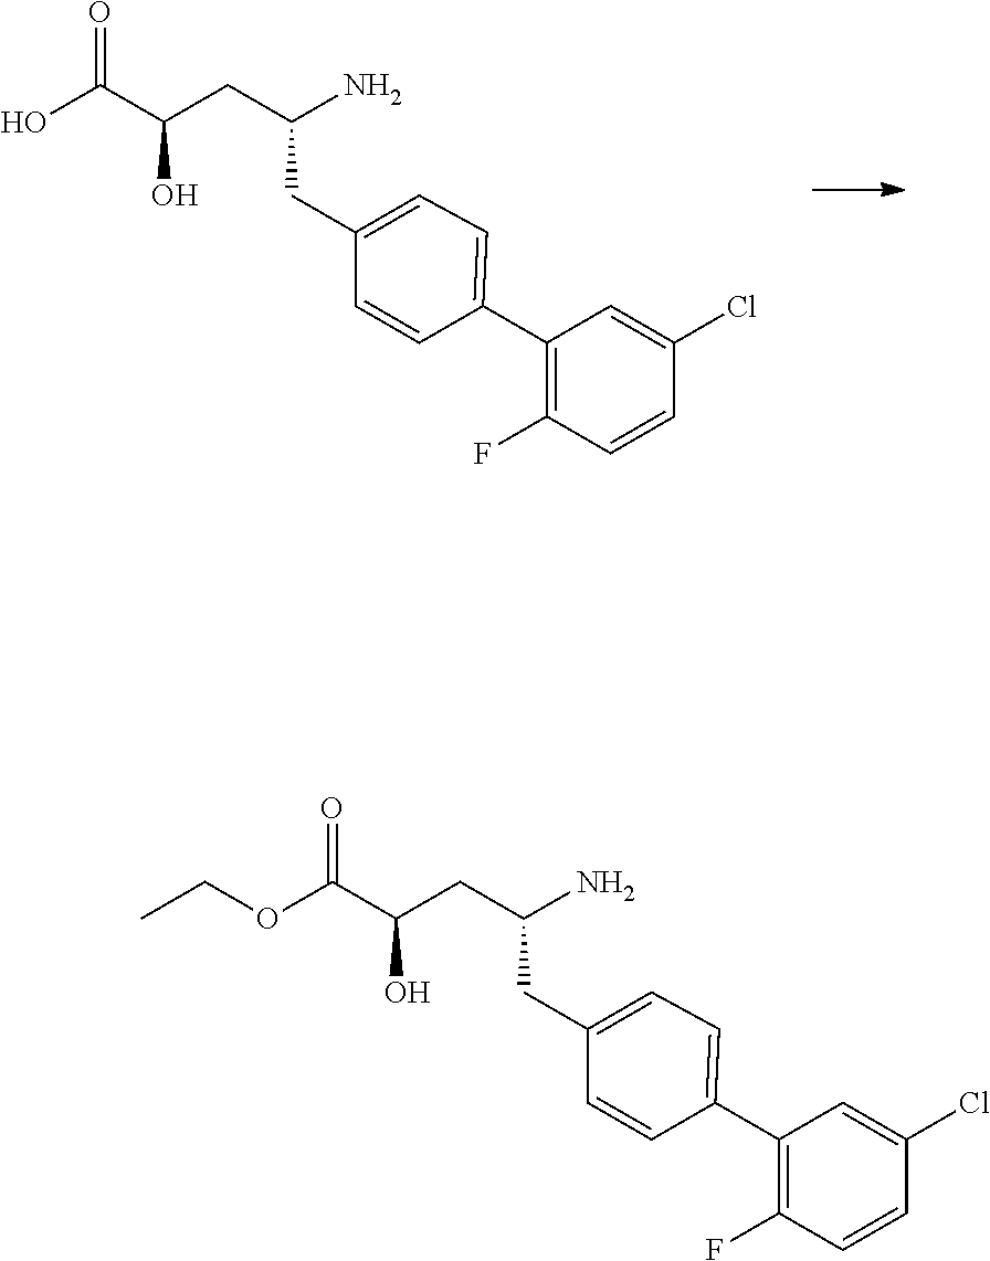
OC(C(CC(N)CC1=CC=C(C2=C(F)C=CC(Cl)=C2)C=C1)O)=O.O(C(C(CC(N)CC1=CC=C(C2=C(F)C=CC(Cl)=C2)C=C1)O)=O)CC
